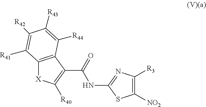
[X]1C2=C(C(C(=O)NC3=NC([R3])=C([NO2])S3)=C1[R40])C([R44])=C([R43])C([R42])=C2[R41]
